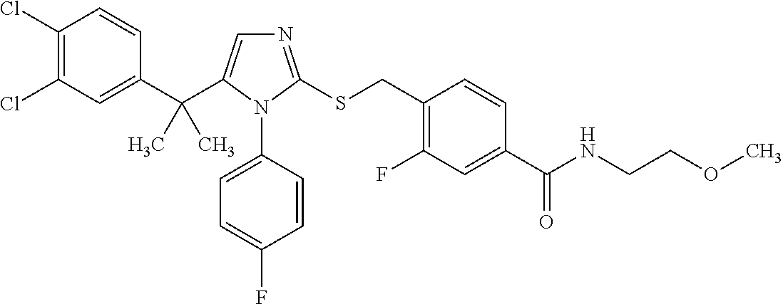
C1(C(C2=CN=C(SCC3=C(F)C=C(C(NCCOC)=O)C=C3)N2C2=CC=C(F)C=C2)(C)C)=CC(Cl)=C(Cl)C=C1
